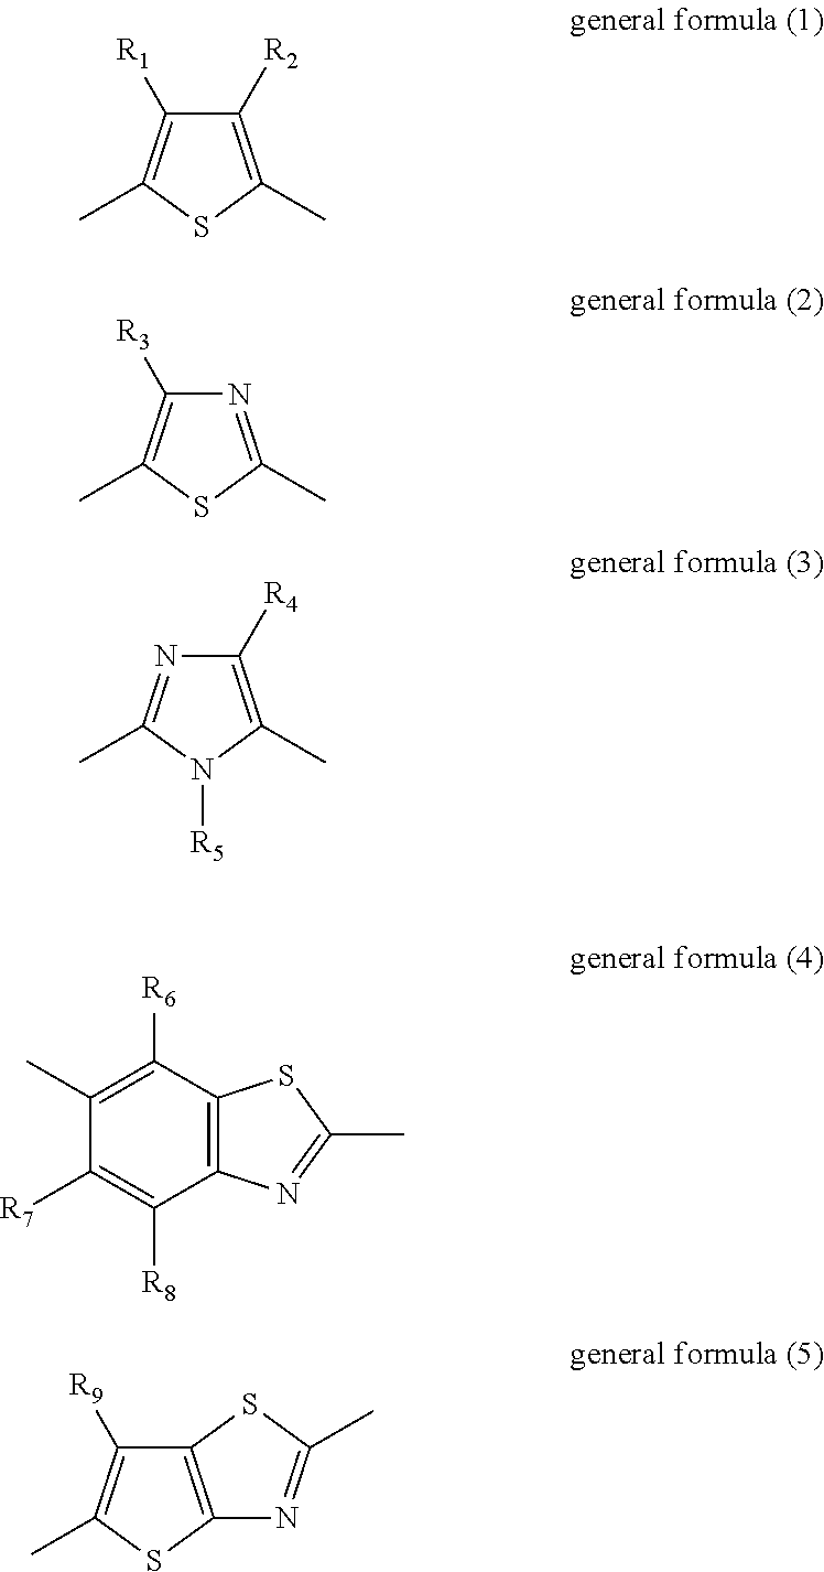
C1([R2])=C(C)SC(C)=C1[R1].N1=C(C)SC(C)=C1[R3].C1([R4])=C(C)N([R5])C(C)=N1.C12=C(C([R6])=C(C)C([R7])=C1[R8])SC(C)=N2.C12=C(SC(C)=N1)C([R9])=C(C)S2
